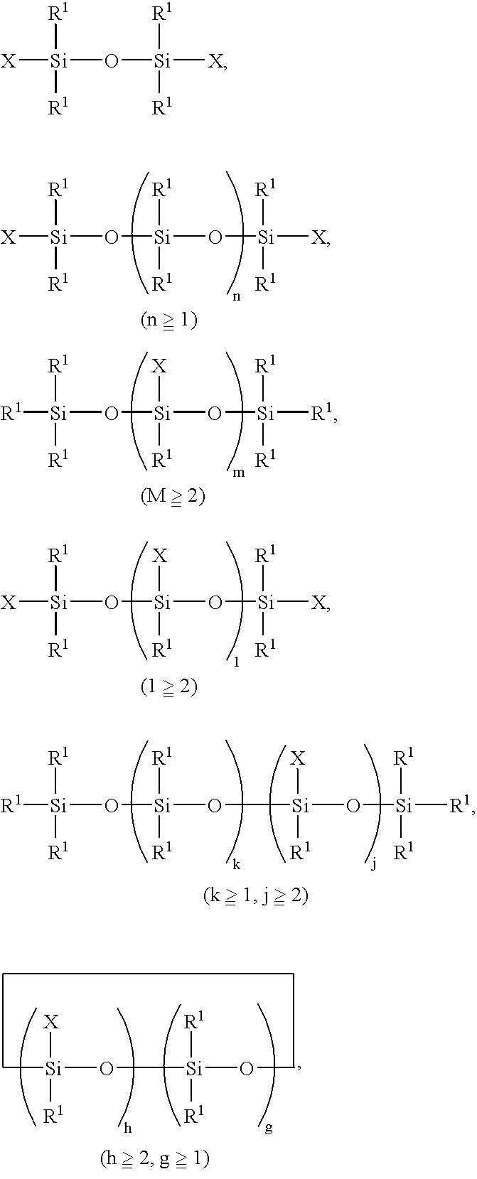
[X][Si](O[Si](O[Si]([X])([R1])[R1])([R1])[R1])([R1])[R1].[R1][Si](O[Si](O[Si]([R1])([R1])[R1])([X])[R1])([R1])[R1].[X][Si](O[Si](O[Si]([X])([R1])[R1])([X])[R1])([R1])[R1].[R1][Si](O[Si](O[Si](O[Si]([R1])([R1])[R1])([X])[R1])([R1])[R1])([R1])[R1].C[Si](O[Si](OC)([R1])[R1])([X])[R1].[X][Si](O[Si]([X])([R1])[R1])([R1])[R1]
